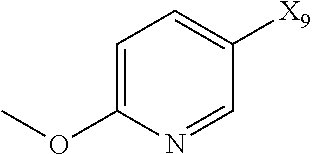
C1=C(OC)N=CC([X9])=C1
